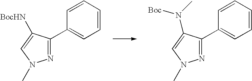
N1=C(C2=CC=CC=C2)C([BocHN])=CN1C.N1=C(C2=CC=CC=C2)C(N(C)[Boc])=CN1C
